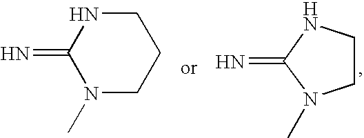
N=C1N(C)CCCN1.N=C1NCCN1C
